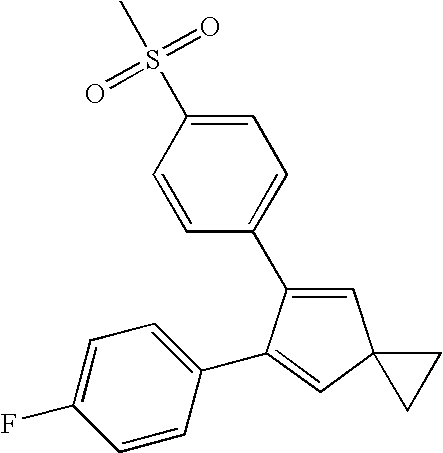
C1=C(C2=CC=C(F)C=C2)C(C2=CC=C(S(C)(=O)=O)C=C2)=CC12CC2
